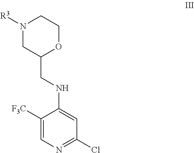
N1([R3])CC(CNC2=CC(Cl)=NC=C2[F3C])OCC1
